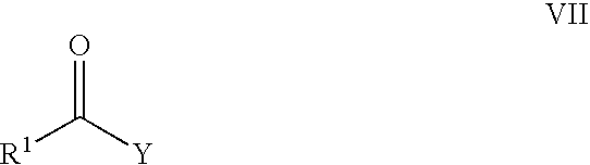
[R1]C([Y])=O
